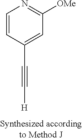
[H]C#CC1=CC([OMe])=NC=C1
